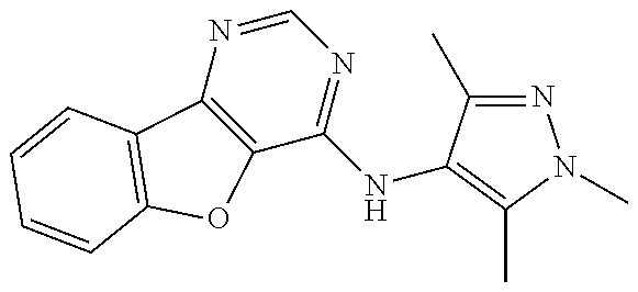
C12=C(N=CN=C1NC1=C(C)N(C)N=C1C)C1=C(O2)C=CC=C1
